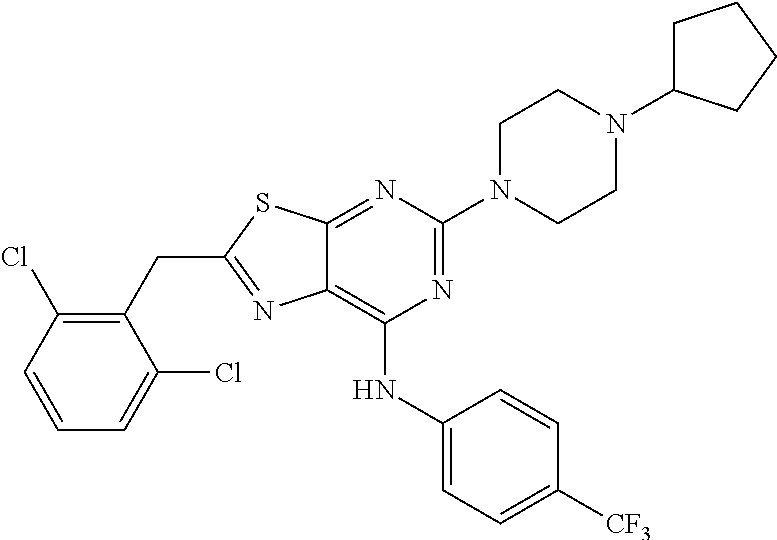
N1=C(N2CCN(C3CCCC3)CC2)N=C2C(=C1NC1=CC=C([CF3])C=C1)N=C(CC1=C(Cl)C=CC=C1Cl)S2
